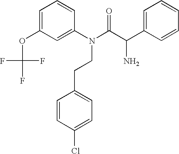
C1=C(OC(F)(F)F)C=C(N(C(C(C2=CC=CC=C2)N)=O)CCC2=CC=C(Cl)C=C2)C=C1
